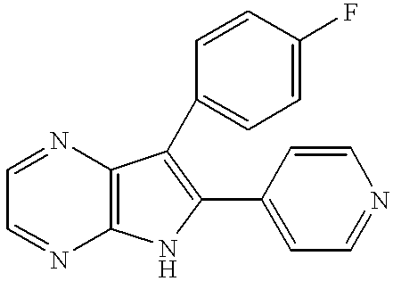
C12=C(N=CC=N1)C(C1=CC=C(F)C=C1)=C(C1=CC=NC=C1)N2
